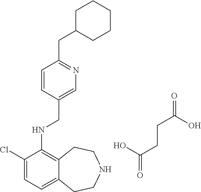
C1(Cl)=CC=C2C(=C1NCC1=CN=C(CC3CCCCC3)C=C1)CCNCC2.OC(CCC(=O)O)=O
